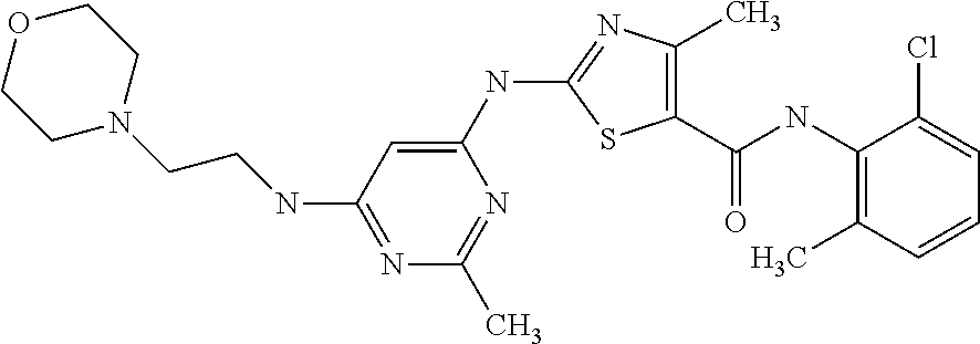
C1(NC2=NC(C)=C(C(NC3=C(C)C=CC=C3Cl)=O)S2)=CC(NCCN2CCOCC2)=NC(C)=N1
